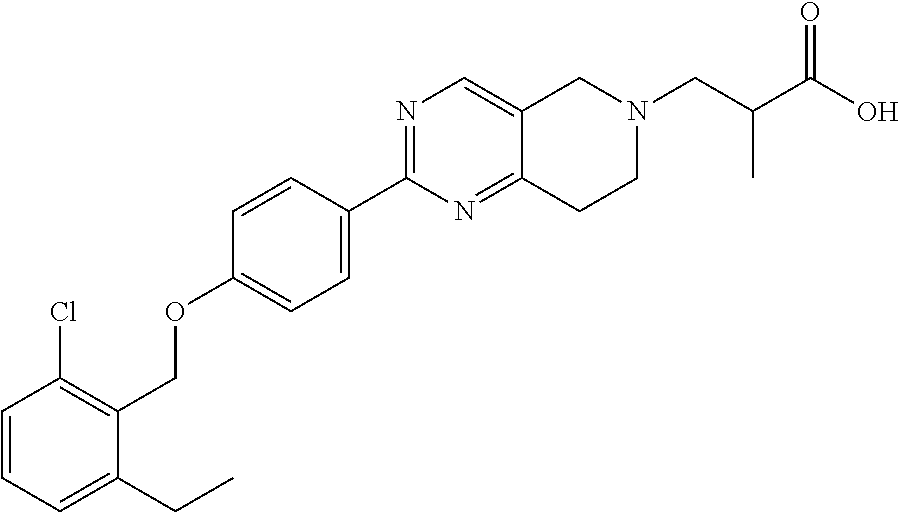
C1=CC=C(CC)C(COC2=CC=C(C3=NC=C4C(=N3)CCN(CC(C(O)=O)C)C4)C=C2)=C1Cl
